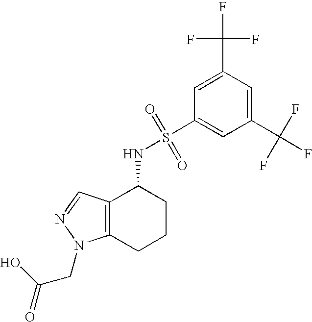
C12=C(C=NN1CC(=O)O)C(NS(=O)(=O)C1=CC(C(F)(F)F)=CC(C(F)(F)F)=C1)CCC2
